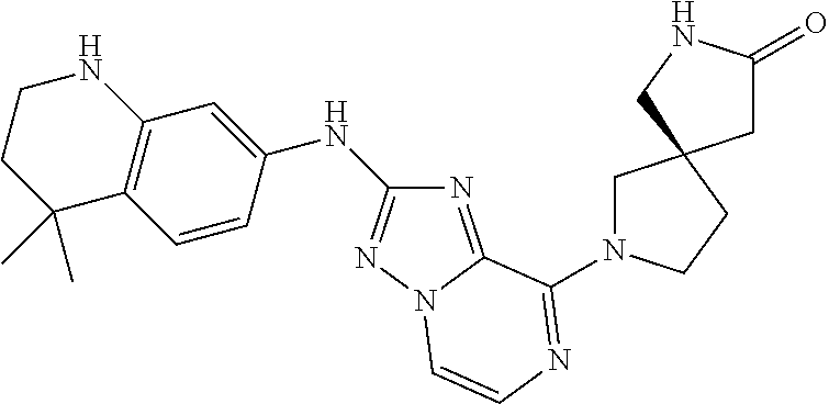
N1=C2N(N=C1NC1=CC3=C(C=C1)C(C)(C)CCN3)C=CN=C2N1CC2(CC1)CC(=O)NC2
